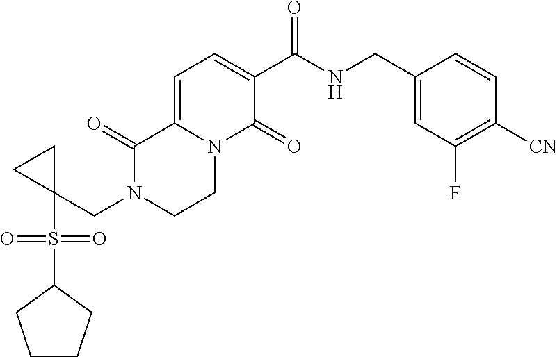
C1(C(NCC2=CC(F)=C([CN])C=C2)=O)=CC=C2N(C1=O)CCN(CC1(S(C3CCCC3)(=O)=O)CC1)C2=O
